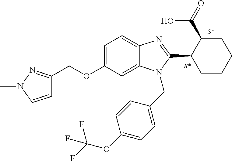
C1=C(OCC2=NN(C)C=C2)C=C2C(=C1)N=C(C1C(C(=O)O)CCCC1)N2CC1=CC=C(OC(F)(F)F)C=C1
